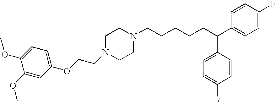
O(C1=CC=C(OC)C(OC)=C1)CCN1CCN(CCCCCC(C2=CC=C(F)C=C2)C2=CC=C(F)C=C2)CC1
